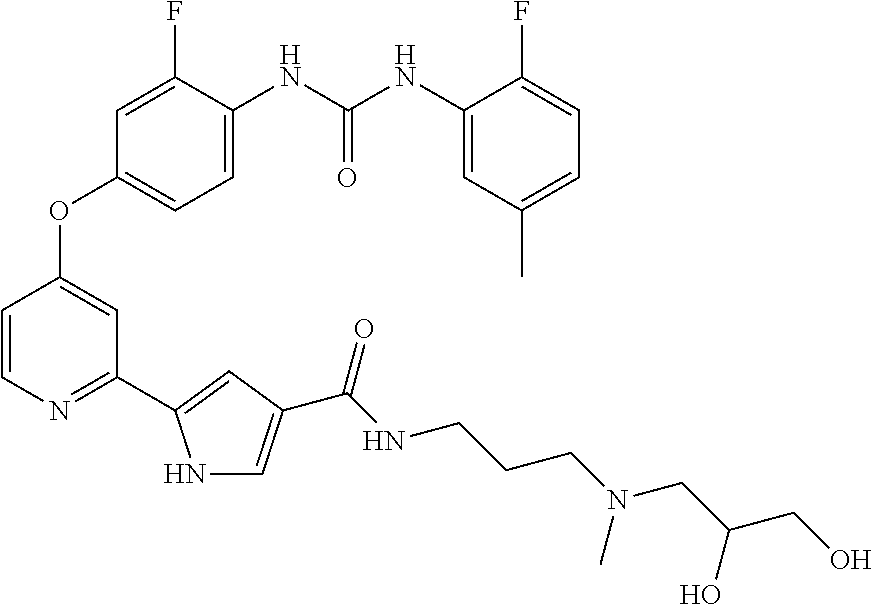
C1=C(NC(NC2=CC(C)=CC=C2F)=O)C(F)=CC(OC2=CC(C3=CC(C(NCCCN(C)CC(O)CO)=O)=CN3)=NC=C2)=C1
